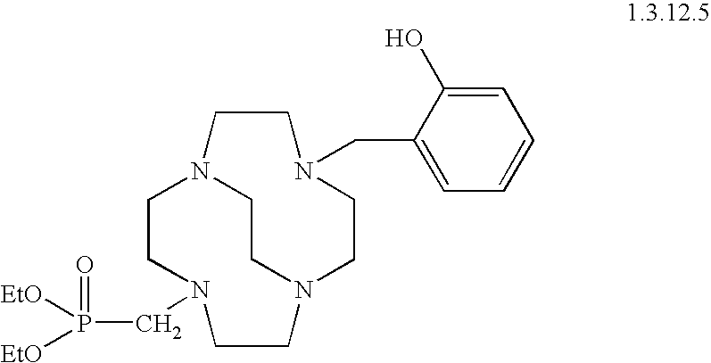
C1CN(CP([EtO])([EtO])=O)CCN2CCN1CCN(CC1=CC=CC=C1O)CC2
